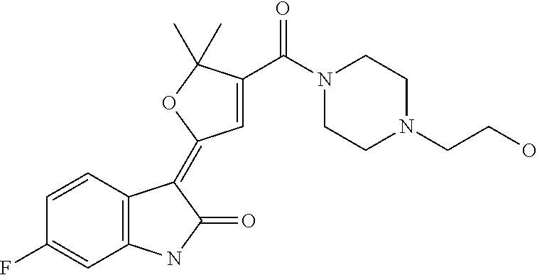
FC1=CC2=C(C=C1)C(=C1C=C(C(N3CCN(CCO)CC3)=O)C(C)(C)O1)C(=O)N2
